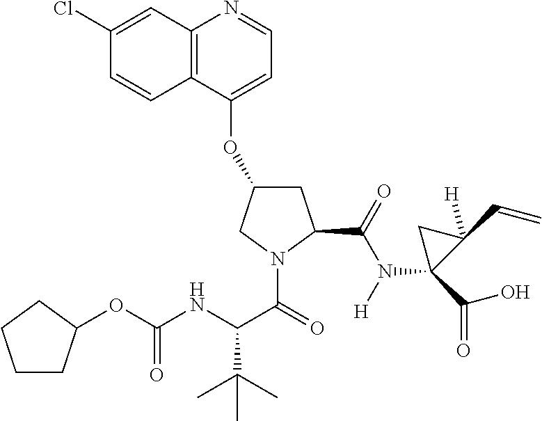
C12=C(C(OC3CC(C(=O)N([H])C4(C(=O)O)C(C=C)([H])C4)N(C(=O)C(NC(OC4CCCC4)=O)C(C)(C)C)C3)=CC=N1)C=CC(Cl)=C2
